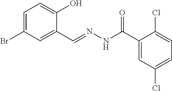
C1=C(Br)C=C(C=NNC(C2=CC(Cl)=CC=C2Cl)=O)C(O)=C1
